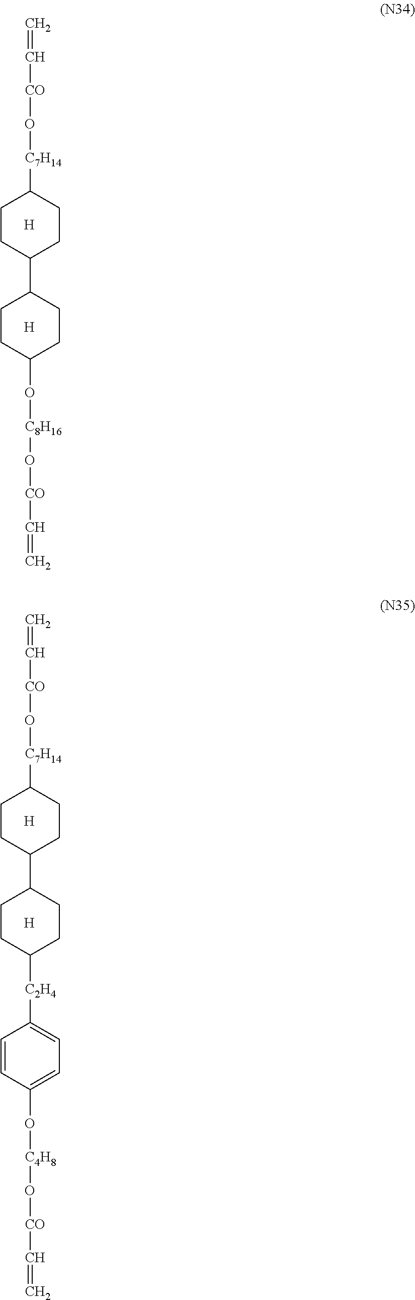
[H].C=C[CO]O[C7H14]C1CCC(C2CCC(O[C8H16]O[CO]C=C)CC2)CC1.[H].[H].C=C[CO]O[C7H14]C1CCC(C2CCC([C2H4]C3=CC=C(O[C4H8]O[CO]C=C)C=C3)CC2)CC1.[H]
